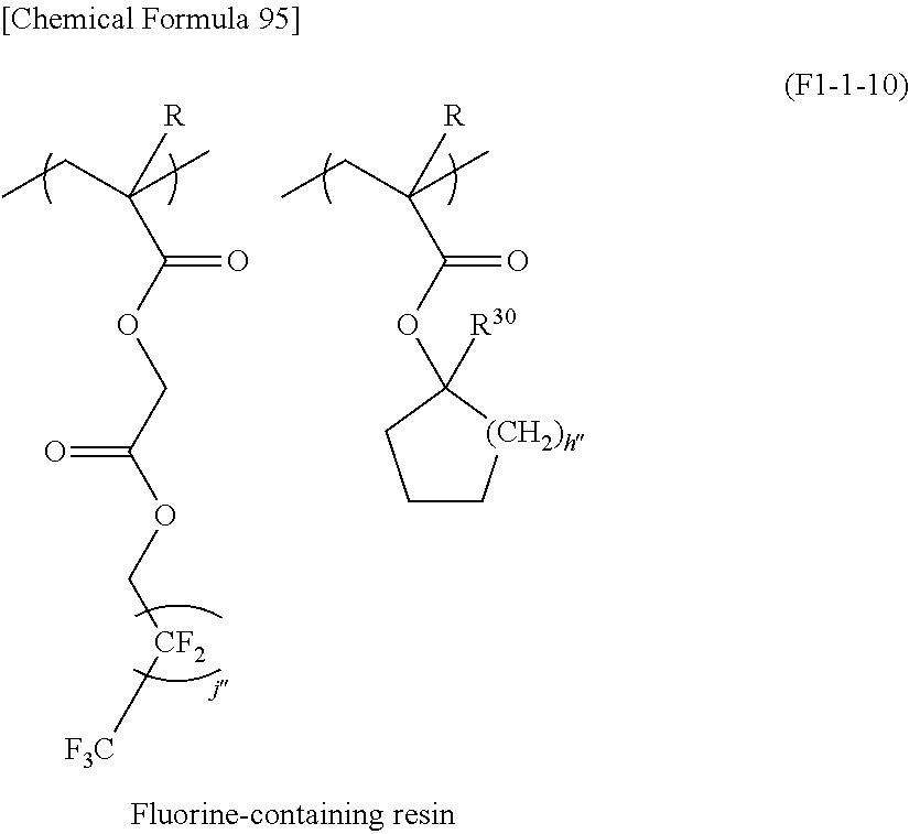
CCC(C)([R])C(OCC(=O)OC[CF2][F3C])=O.CCC(C)([R])C(OC1([R30])CCC[(CH2)h]1)=O
